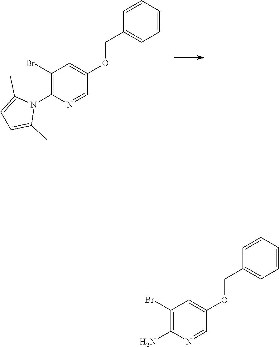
C1(Br)=C(N2C(C)=CC=C2C)N=CC(OCC2=CC=CC=C2)=C1.C1(Br)=C(N)N=CC(OCC2=CC=CC=C2)=C1
